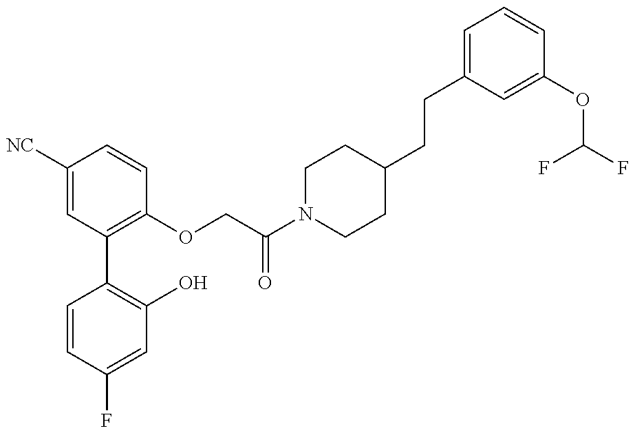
C1=CC(F)=CC(O)=C1C1=C(OCC(N2CCC(CCC3=CC=CC(OC(F)F)=C3)CC2)=O)C=CC([NC])=C1
